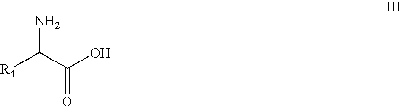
[R4]C(C(O)=O)N
